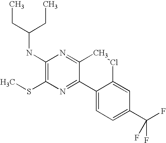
CCC(NC1=C(SC)N=C2C(=N1)CClC1=CC(C(F)(F)F)=CC=C21)CC
